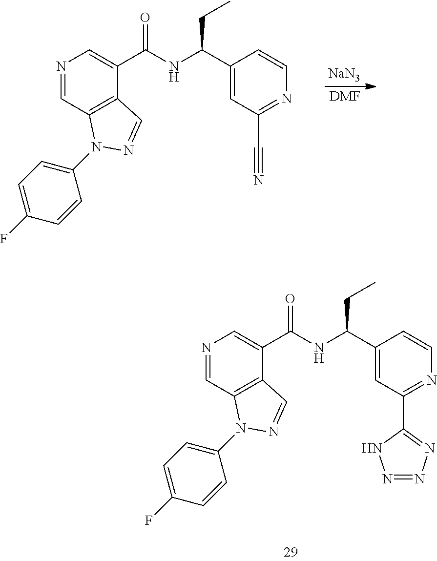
N1=CC2=C(C(C(NC(C3=CC(C4=NN=NN4)=NC=C3)CC)=O)=C1)C=NN2C1=CC=C(F)C=C1.N1=CC2=C(C(C(NC(C3=CC(C#N)=NC=C3)CC)=O)=C1)C=NN2C1=CC=C(F)C=C1.[DMF].[NaN3]
